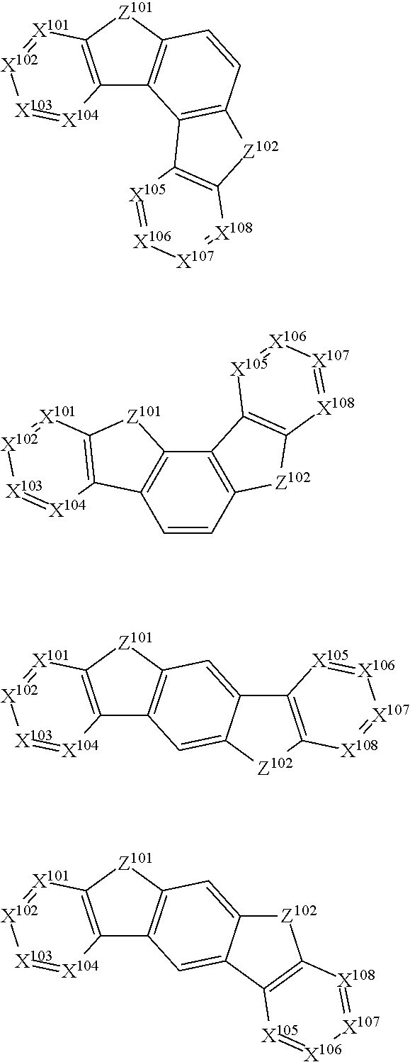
[Z101]1C2=C(C3=C1[X101]=[X102][X103]=[X104]3)C1=C(C=C2)[Z102]C2=C1[X105]=[X106][X107]=[X108]2.C12=C(C3=C(C=C1)C1=C([Z101]3)[X101]=[X102][X103]=[X104]1)C1=C([Z102]2)[X108]=[X107][X106]=[X105]1.[Z101]1C2=C(C3=C1[X101]=[X102][X103]=[X104]3)C=C1C(=C2)C2=C([Z102]1)[X108]=[X107][X106]=[X105]2.[Z101]1C2=C(C3=C1[X101]=[X102][X103]=[X104]3)C=C1C(=C2)[Z102]C2=C1[X105]=[X106][X107]=[X108]2
